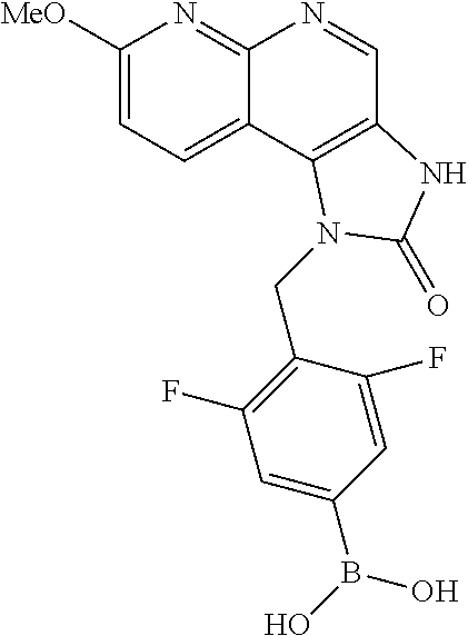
C1([MeO])=CC=C2C(=N1)N=CC1=C2N(CC2=C(F)C=C(B(O)O)C=C2F)C(=O)N1
